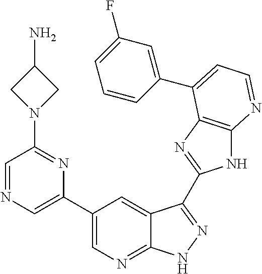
C1(C2=CN=C3C(=C2)C(C2=NC4=C(N2)N=CC=C4C2=CC(F)=CC=C2)=NN3)=CN=CC(N2CC(N)C2)=N1
